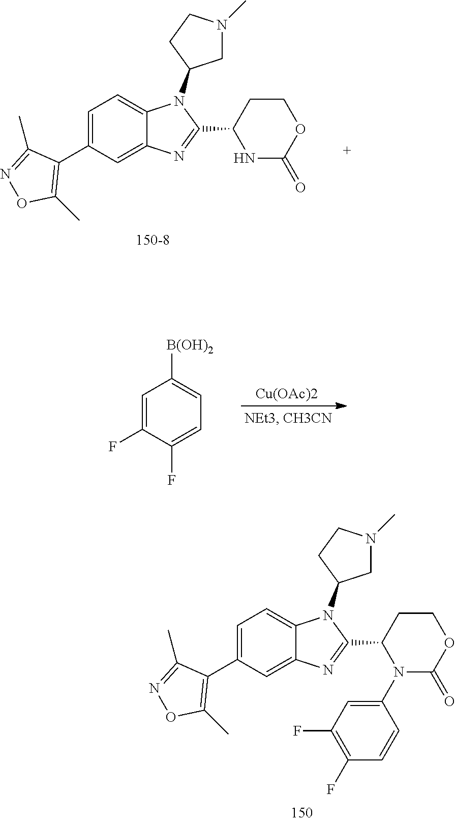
C1=C(C2=C(C)ON=C2C)C=C2C(=C1)N(C1CN(C)CC1)C(C1N(C3=CC(F)=C(F)C=C3)C(=O)OCC1)=N2.C1=C(C2=C(C)ON=C2C)C=C2C(=C1)N(C1CN(C)CC1)C(C1NC(=O)OCC1)=N2.[Cu(OAc)2].C1=C(F)C(F)=CC=C1[B(OH)2]
